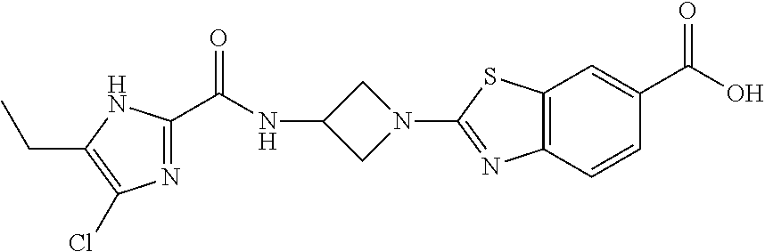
C1(N2CC(NC(=O)C3=NC(Cl)=C(CC)N3)C2)=NC2=C(S1)C=C(C(=O)O)C=C2
